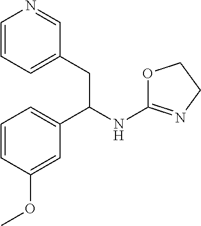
C1=CC=C(CC(NC2=NCCO2)C2=CC=CC(OC)=C2)C=N1
